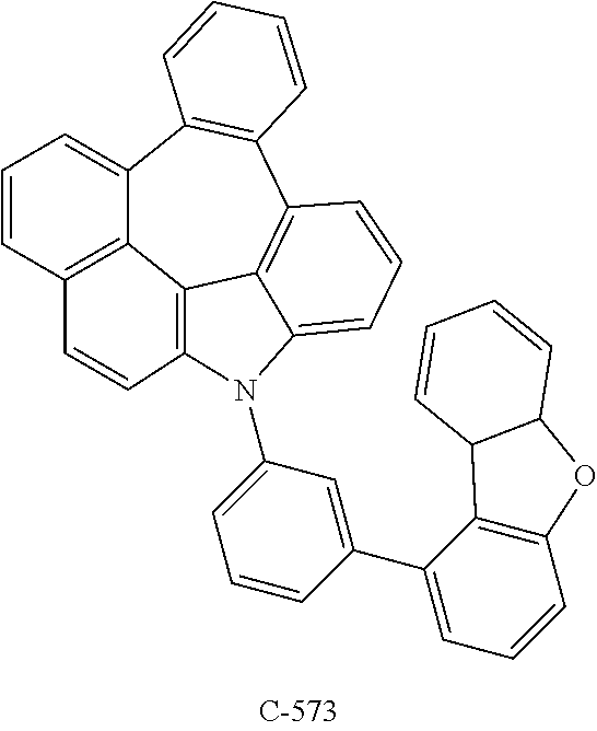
C1=CC2=C3C(=C1)C1=C(C4=C5C3=C(C=C2)N(C2=CC=CC(C3=CC=CC6=C3C3C(O6)C=CC=C3)=C2)C5=CC=C4)C=CC=C1
